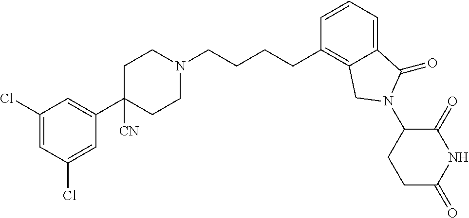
C1(Cl)=CC(Cl)=CC(C2([CN])CCN(CCCCC3=C4C(=CC=C3)C(=O)N(C3C(=O)NC(=O)CC3)C4)CC2)=C1
